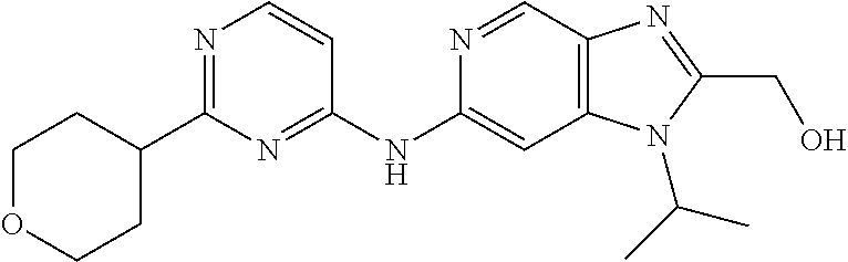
C1(C2CCOCC2)=NC=CC(NC2=CC3=C(C=N2)N=C(CO)N3C(C)C)=N1
